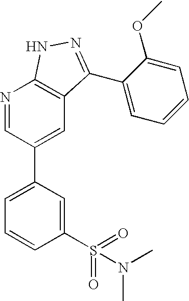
N1=CC(C2=CC=CC(S(=O)(=O)N(C)C)=C2)=CC2=C1NN=C2C1=CC=CC=C1OC
